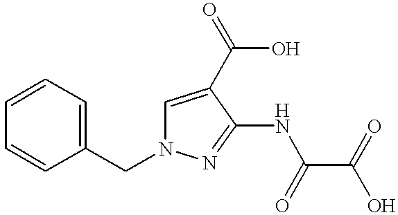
C1=CC=C(CN2C=C(C(O)=O)C(NC(=O)C(=O)O)=N2)C=C1
